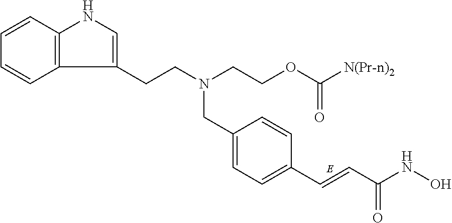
C12=C(C=CC=C1)NC=C2CCN(CCOC([N(Pr-n)2])=O)CC1=CC=C(C=CC(NO)=O)C=C1
